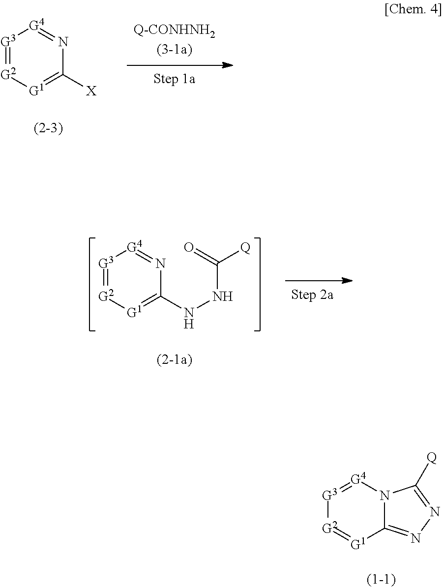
[G3]1=[G4]N2C(=NN=C2[Q])[G1]=[G2]1.[G3]1=[G2][G1]=C(NNC([Q])=O)N=[G4]1.[G3]1=[G2][G1]=C([X])N=[G4]1
